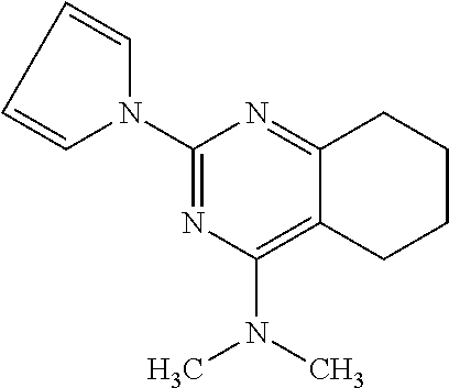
C1=CN(C2=NC(N(C)C)=C3C(=N2)CCCC3)C=C1
